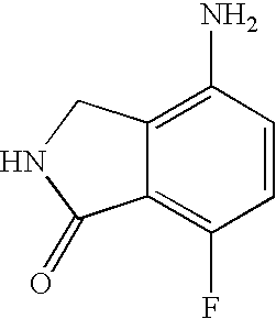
C1=CC(N)=C2C(=C1F)C(=O)NC2
